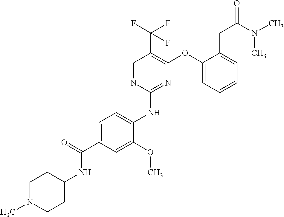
C1=C(C(=O)NC2CCN(C)CC2)C=C(OC)C(NC2=NC(OC3=CC=CC=C3CC(=O)N(C)C)=C(C(F)(F)F)C=N2)=C1
